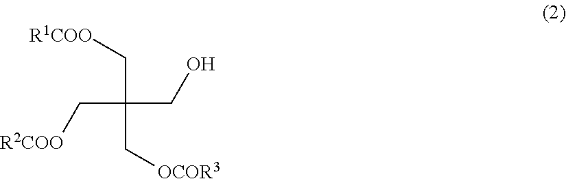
C(C(C[R1COO])(CO)C[OCOR3])[R2COO]
